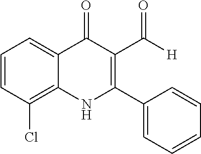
C1=CC(Cl)=C2C(=C1)C(=O)C(C([H])=O)=C(C1=CC=CC=C1)N2
